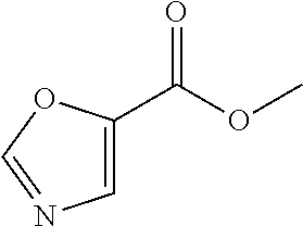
C(OC)(=O)C1=CN=CO1
